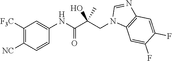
C1([F3C])=C([NC])C=CC(NC(C(CN2C3=C(N=C2)C=C(F)C(F)=C3)(C)O)=O)=C1
